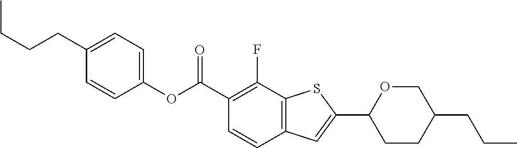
C(CCC1=CC=C(OC(C2=C(F)C3=C(C=C2)C=C(C2CCC(CCC)CO2)S3)=O)C=C1)C
